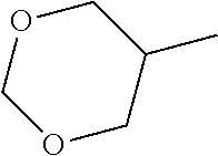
O1CC(C)COC1
